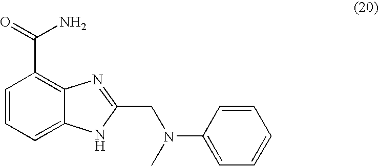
C1=CC=C2C(=C1C(=O)N)N=C(CN(C1=CC=CC=C1)C)[N H]2
